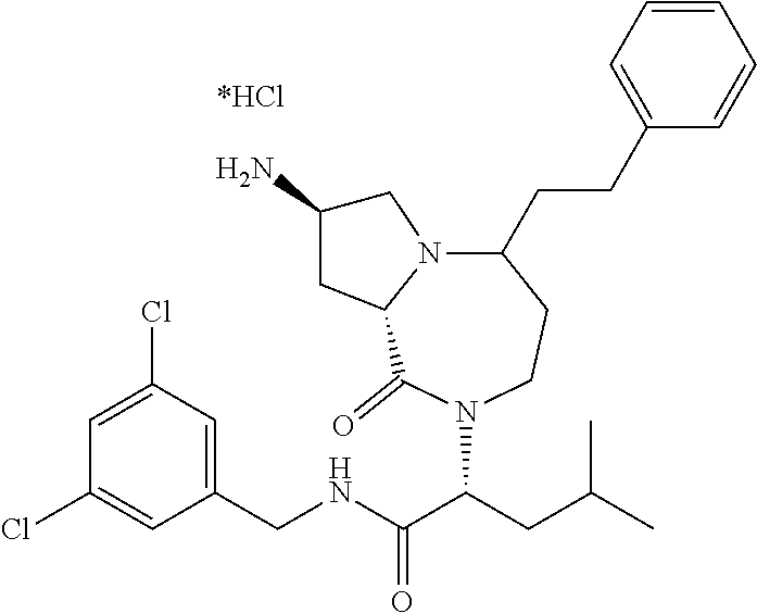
C1=C(Cl)C=C(CNC(C(CC(C)C)N2C(=O)C3N(CC(N)C3)C(CCC3=CC=CC=C3)CC2)=O)C=C1Cl
